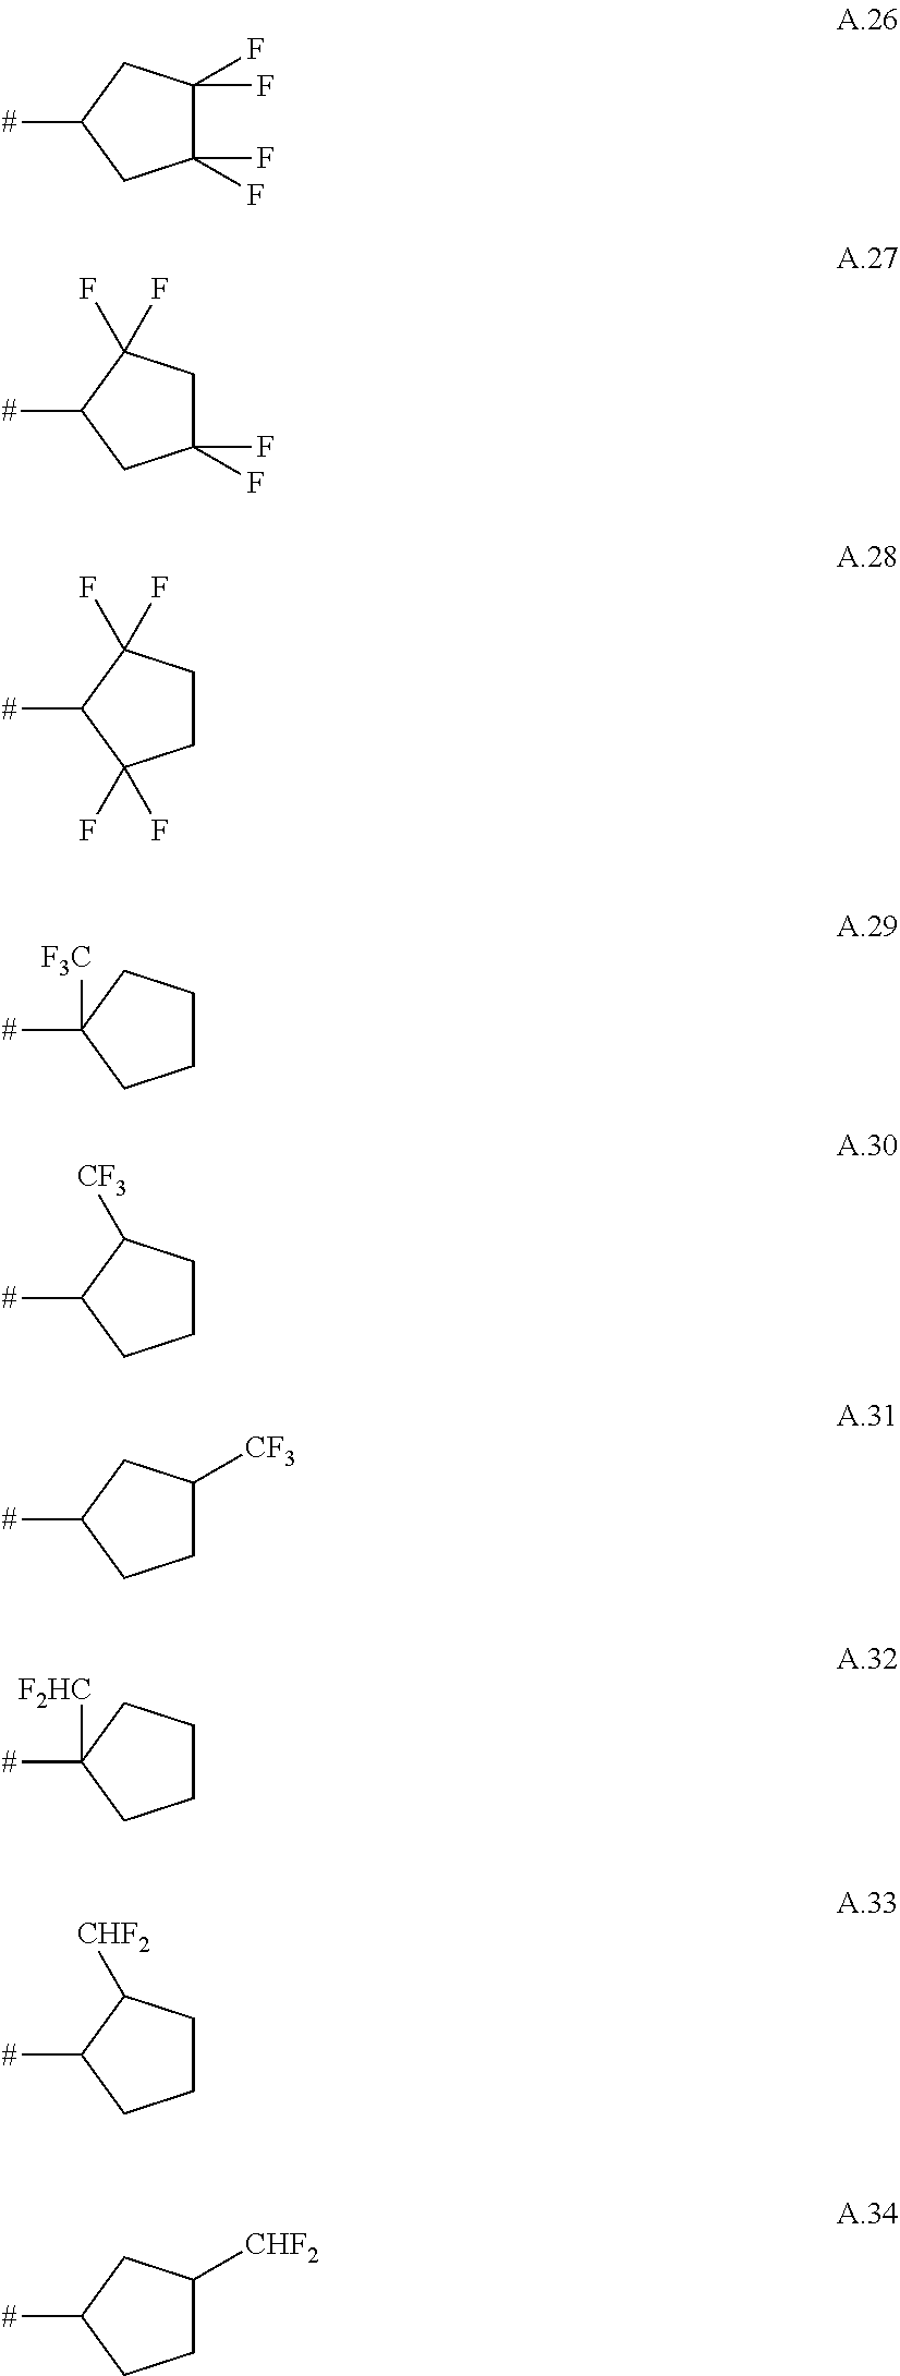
[#]C1CC(F)(F)C(F)(F)C1.[#]C1CC(F)(F)CC1(F)F.[#]C1C(F)(F)CCC1(F)F.[#]C1([F3C])CCCC1.[#]C1C([CF3])CCC1.[#]C1CC([CF3])CC1.[#]C1([F2HC])CCCC1.[#]C1C([CHF2])CCC1.[#]C1CC([CHF2])CC1
